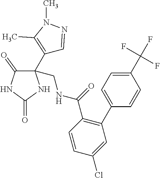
C1(C(F)(F)F)=CC=C(C2=C(C(NCC3(C4=C(C)N(C)N=C4)C(=O)NC(=O)N3)=O)C=CC(Cl)=C2)C=C1
